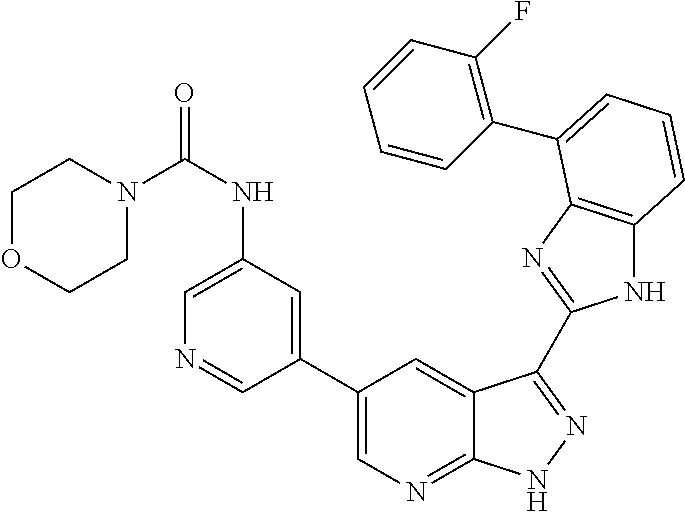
C1(C2=CN=C3C(=C2)C(C2=NC4=C(N2)C=CC=C4C2=C(F)C=CC=C2)=NN3)=CC(NC(=O)N2CCOCC2)=CN=C1
